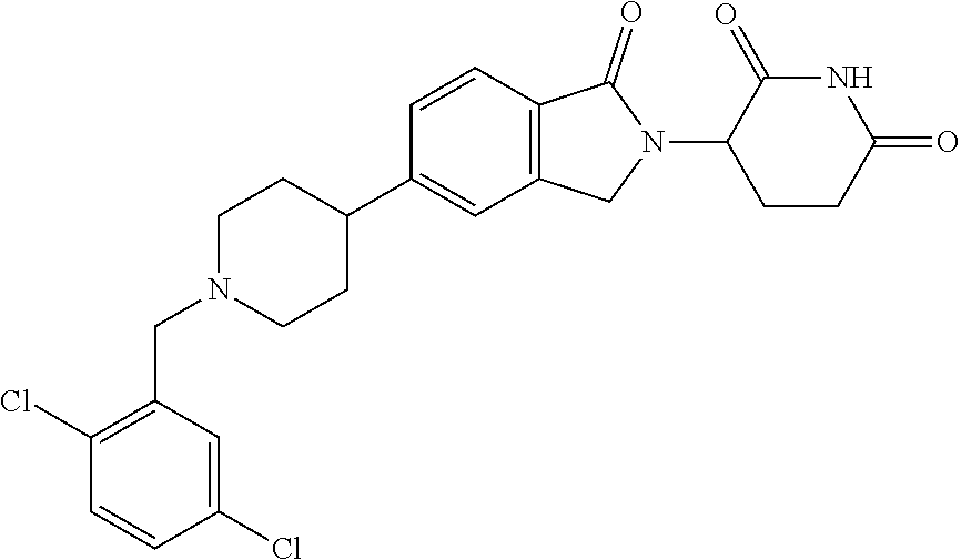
C1N(CC2=C(Cl)C=CC(Cl)=C2)CCC(C2=CC3=C(C=C2)C(=O)N(C2CCC(=O)NC2=O)C3)C1
